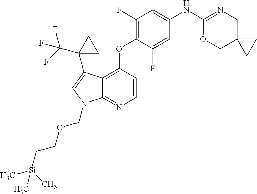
C1(F)=C(OC2=C3C(=NC=C2)N(COCC[Si](C)(C)C)C=C3C2(C(F)(F)F)CC2)C(F)=CC(NC2=NCC3(CO2)CC3)=C1
